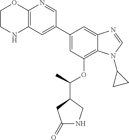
C1(C2=CC3=C(N=C2)OCCN3)=CC(OC(C2CC(=O)NC2)C)=C2C(=C1)N=CN2C1CC1
